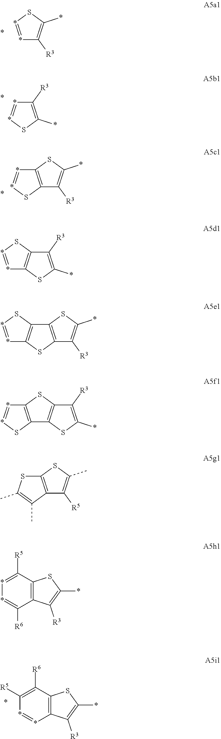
*1=*SC(*)=C1[R3].*1=*SC(*)=C1[R3].*1=*SC2=C1SC(*)=C2[R3].C1([R6])=C([R5])*=*C2=C1SC(*)=C2[R3].*1=*SC2=C1SC(*)=C2[R3].*1=*SC2=C1SC1=C2SC(*)=C1[R3].*1=*SC2=C1SC1=C2SC(*)=C1[R3].S1C(C)=C(C)C2=C1SC(C)=C2[R5].C1([R5])=**=C([R6])C2=C1SC(*)=C2[R3]
